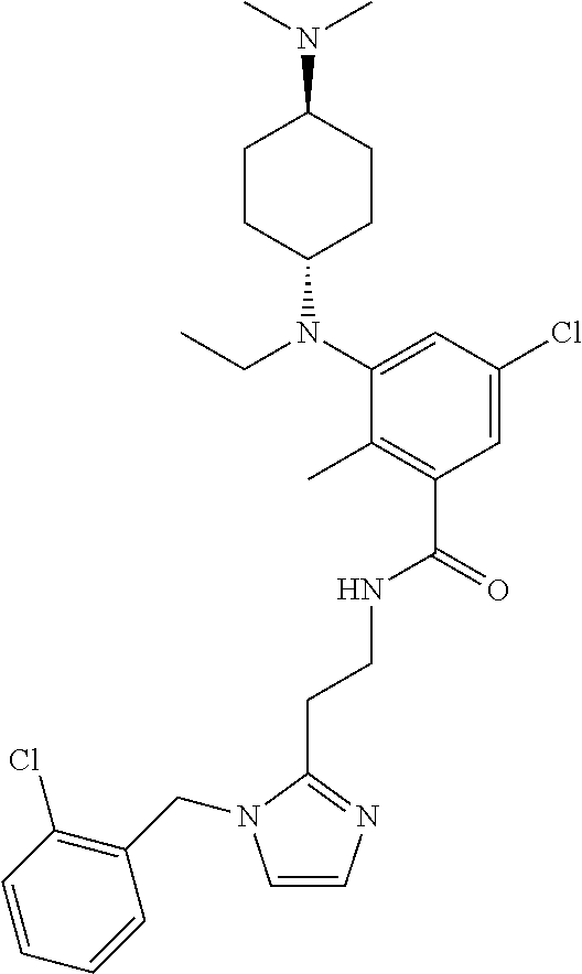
C(CNC(C1=C(C)C(N(C2CCC(N(C)C)CC2)CC)=CC(Cl)=C1)=O)C1=NC=CN1CC1=C(Cl)C=CC=C1
